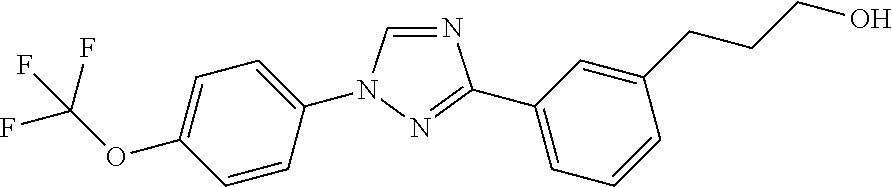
N1=CN(C2=CC=C(OC(F)(F)F)C=C2)N=C1C1=CC=CC(CCCO)=C1
